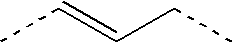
CC=CCC
